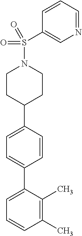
C1(C)=C(C)C(C2=CC=C(C3CCN(S(C4=CN=CC=C4)(=O)=O)CC3)C=C2)=CC=C1
